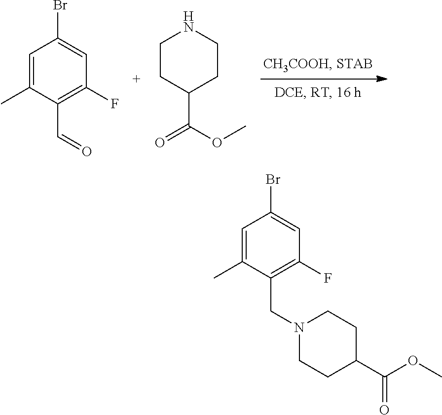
C1(C(=O)OC)CCN(CC2=C(F)C=C(Br)C=C2C)CC1.O=CC1=C(F)C=C(Br)C=C1C.O(C)C(C1CCNCC1)=O
